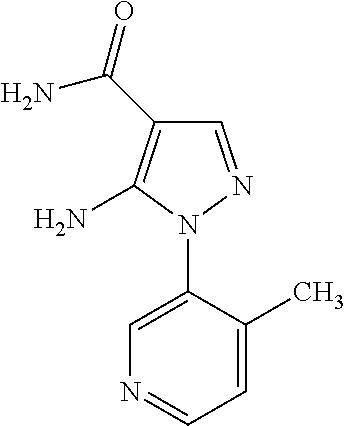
C1=C(N2N=CC(C(N)=O)=C2N)C(C)=CC=N1
